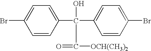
OC(C1=CC=C(Br)C=C1)(C1=CC=C(Br)C=C1)C([OCH(CH3)2])=O
